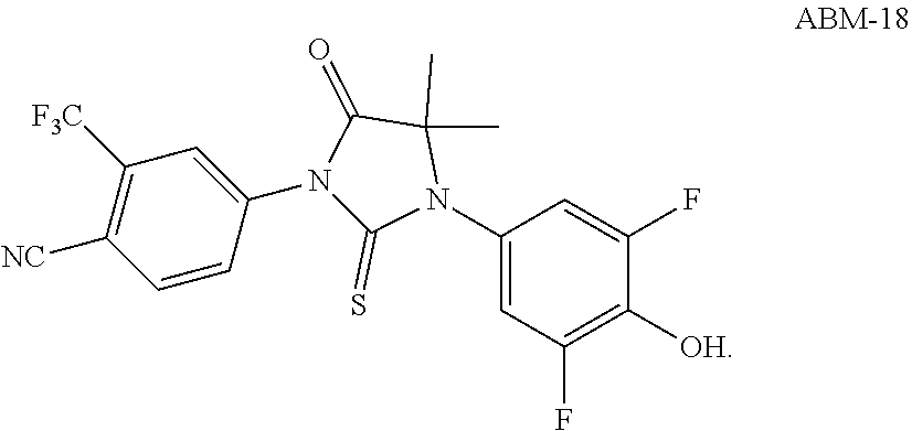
C1=C(N2C(C)(C)C(=O)N(C3=CC([F3C])=C([NC])C=C3)C2=S)C=C(F)C([OH])=C1F
